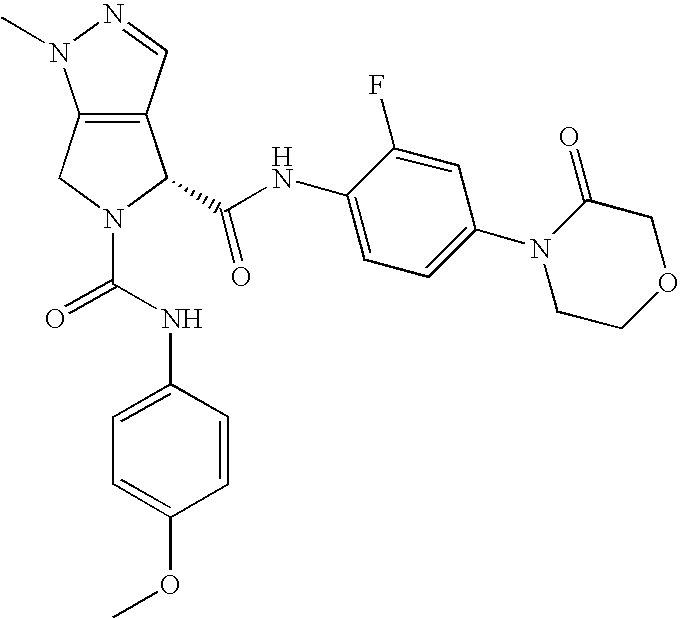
C12=C(C=NN1C)C(C(=O)NC1=CC=C(N3CCOCC3=O)C=C1F)N(C(=O)NC1=CC=C(OC)C=C1)C2
